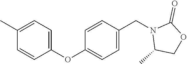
C1(C)=CC=C(OC2=CC=C(CN3C(C)COC3=O)C=C2)C=C1
